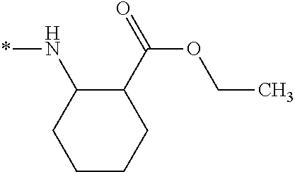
C1CCC(C(=O)OCC)C(N*)C1
